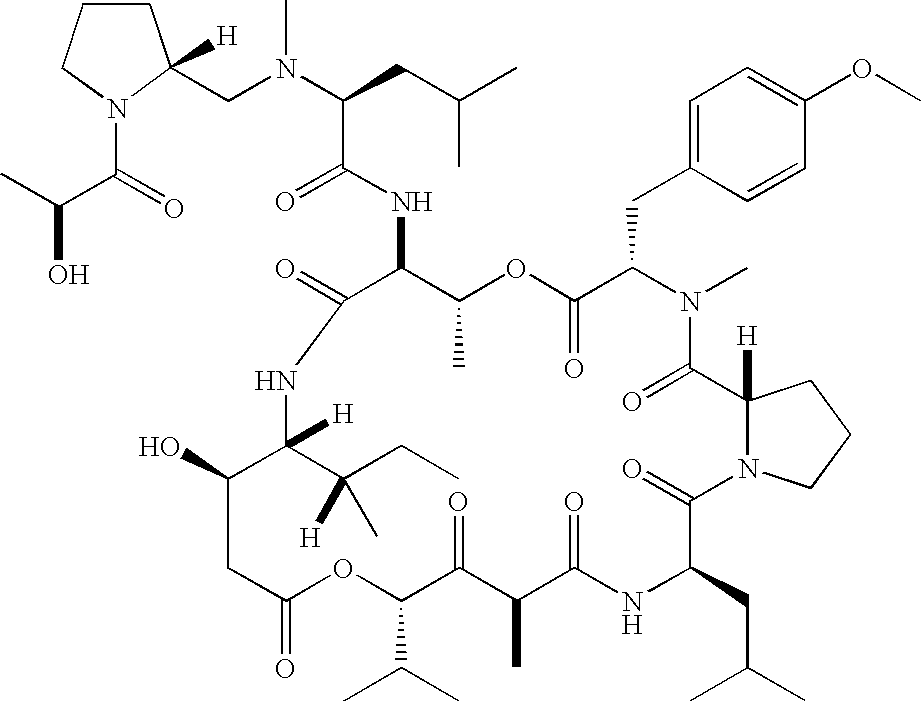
C1CN(C(=O)C(C)O)C(CN(C(C(NC2C(C)OC(=O)C(CC3=CC=C(OC)C=C3)N(C)C(=O)C3([H])N(CCC3)C(=O)C(CC(C)C)NC(=O)C(C)C(=O)C(C(C)C)OC(=O)CC(O)C(C(CC)([H])C)([H])NC2=O)=O)CC(C)C)C)([H])C1
